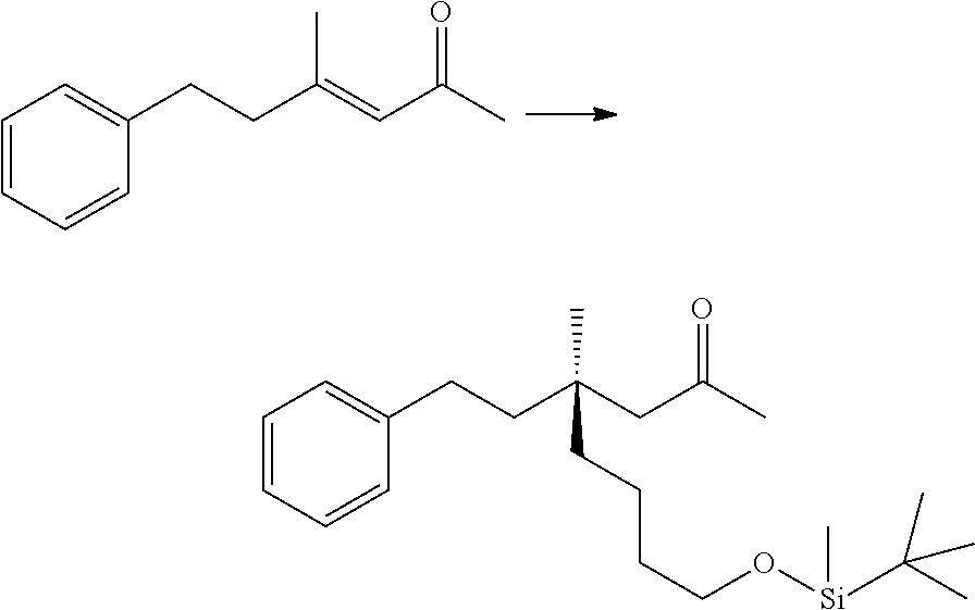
C1=CC=CC(CCC(=CC(C)=O)C)=C1.C1=CC=CC(CCC(CC(C)=O)(C)CCCCO[Si](C(C)(C)C)C)=C1
